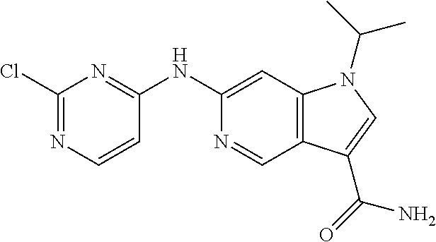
C12=C(C=C(NC3=NC(Cl)=NC=C3)N=C1)N(C(C)C)C=C2C(=O)N
